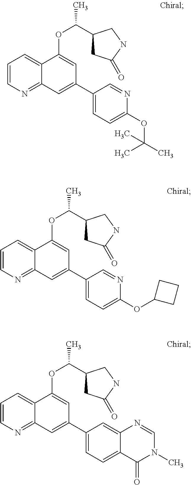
C1=CN=C2C(=C1)C(OC(C)C1CC(=O)NC1)=CC(C1=CC=C(OC(C)(C)C)N=C1)=C2.C1=CN=C2C(=C1)C(OC(C)C1CC(=O)NC1)=CC(C1=CC=C(OC3CCC3)N=C1)=C2.C1=CN=C2C(=C1)C(OC(C)C1CC(=O)NC1)=CC(C1=CC=C3C(=C1)N=CN(C)C3=O)=C2
